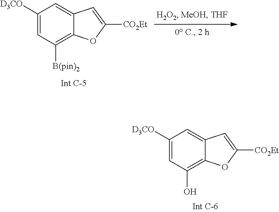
C1([D3CO])=CC(O)=C2C(=C1)C=C([CO2Et])O2.C1([D3CO])=CC([B(pin)2])=C2C(=C1)C=C([CO2Et])O2
